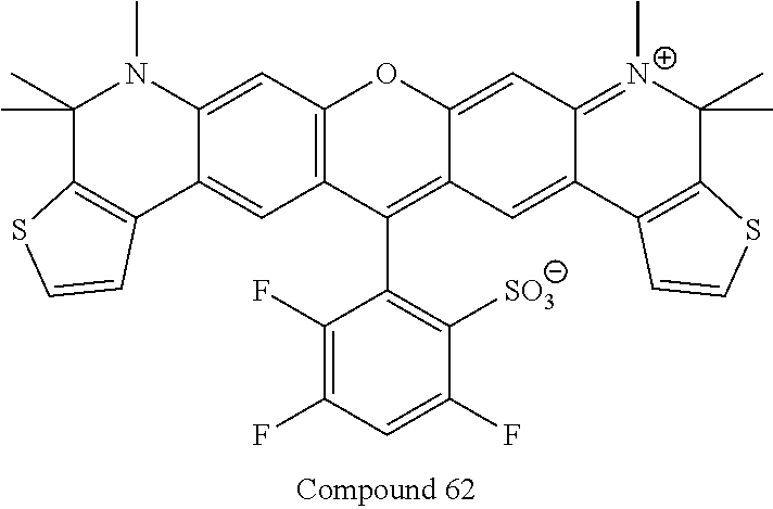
C1(F)=C(F)C=C(F)C([SO3])=C1C1=C2C(=CC3=[N+](C)C(C)(C)C4=C(C3=C2)C=CS4)OC2=C1C=C1C(=C2)N(C)C(C)(C)C2=C1C=CS2
